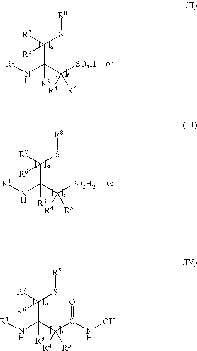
[R1]NC(C(C(NO)=O)([R4])[R5])(C([R7])(S[R8])[R6])[R3].[R1]NC(C([SO3H])([R4])[R5])(C([R7])(S[R8])[R6])[R3].[R1]NC(C([PO3H2])([R4])[R5])(C([R7])(S[R8])[R6])[R3]
